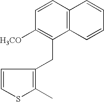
C12=C(C=CC([H3CO])=C1CC1=C(C)SC=C1)C=CC=C2
